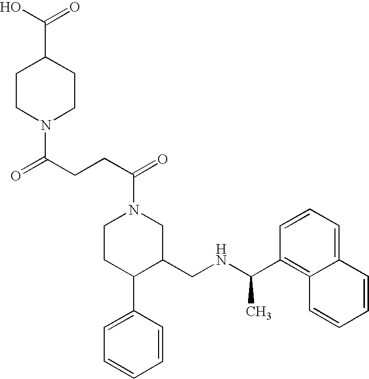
C1CC(C2=CC=CC=C2)C(CNC(C)C2=C3C(=CC=C2)C=CC=C3)CN1C(=O)CCC(=O)N1CCC(C(O)=O)CC1
